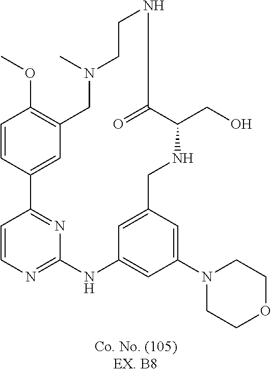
C1=CC2=NC(=N1)NC1=CC(N3CCOCC3)=CC(=C1)CNC(CO)C(=O)NCCN(C)CC1=C(OC)C=CC2=C1
